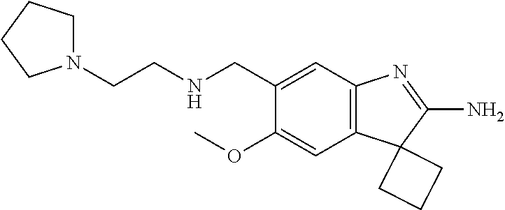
C1(OC)=CC2=C(C=C1CNCCN1CCCC1)N=C(N)C21CCC1
